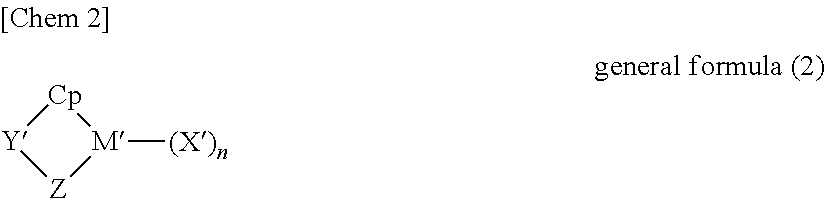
[M]1([(X)n])[Cp][Y][Z]1
